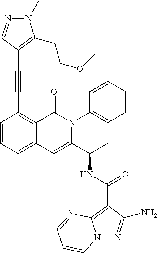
C1=CC=C2C(=C1C#CC1=C(CCOC)N(C)N=C1)C(=O)N(C1=CC=CC=C1)C(C(C)NC(=O)C1=C3N(N=C1[NH2])C=CC=N3)=C2
